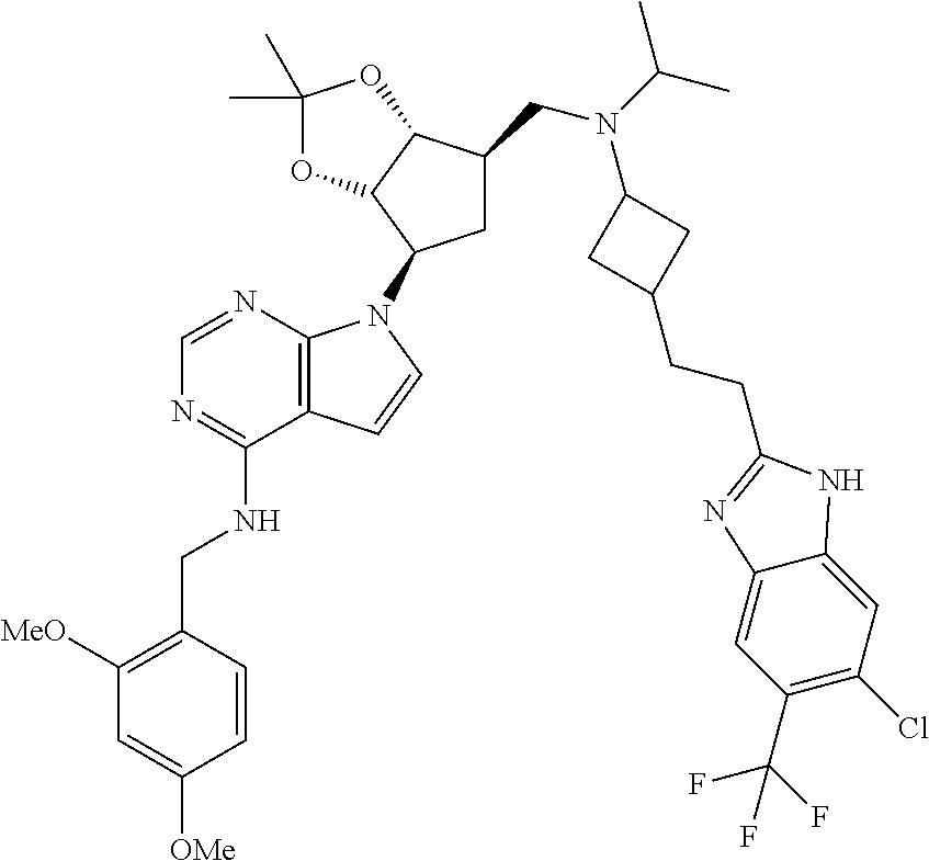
C12=C(N=CN=C1NCC1=C([MeO])C=C([OMe])C=C1)N(C1CC(CN(C(C)C)C3CC(CCC4=NC5=CC(C(F)(F)F)=C(Cl)C=C5N4)C3)C3C1OC(C)(C)O3)C=C2
